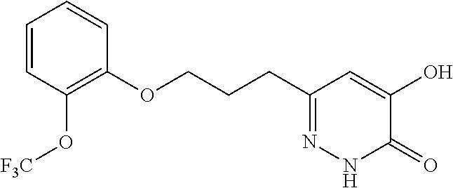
C1(OCCCC2=NNC(=O)C(O)=C2)=C(O[F3C])C=CC=C1
